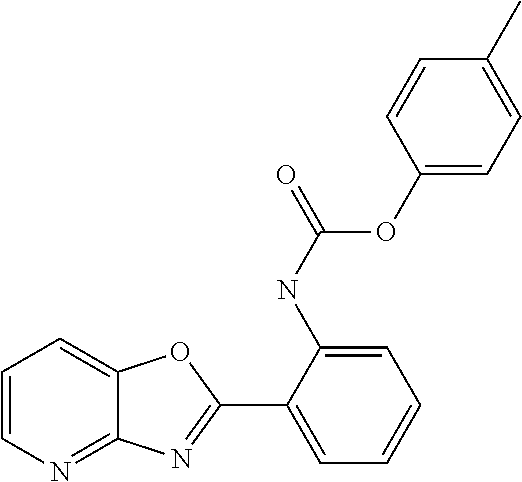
C1(NC(=O)OC2=CC=C(C)C=C2)=CC=CC=C1C1=NC2=NC=CC=C2O1
